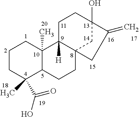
C1CCC(C)(C(O)=O)C2C1(C)C1([H])C3(CC2)CC(O)(CC1)C(=C)C3
